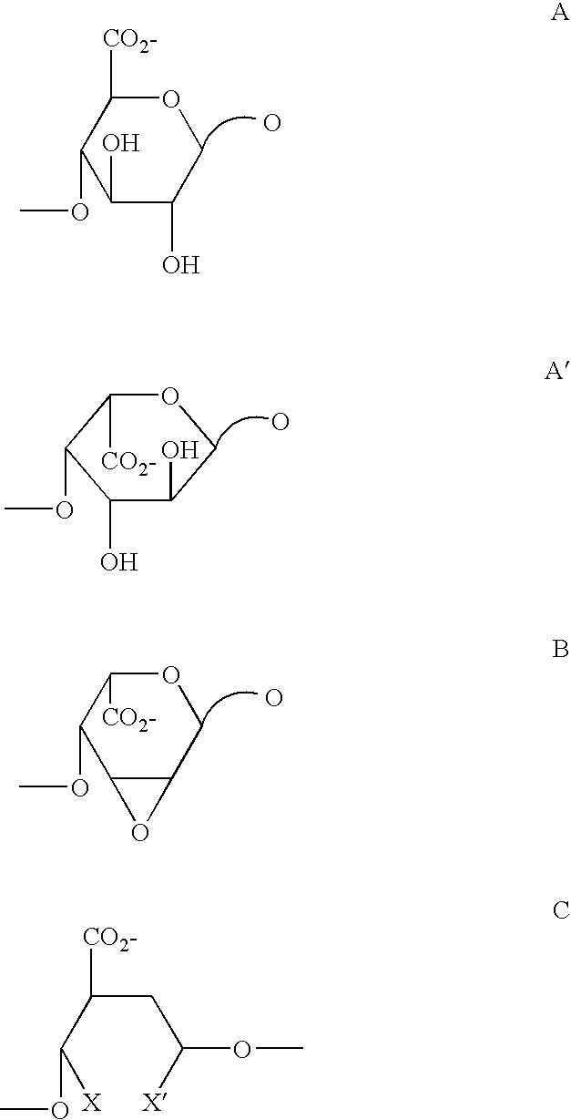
O1C([CO2-])C(OC)C(O)C(O)C1.O.O1C([CO2-])C(OC)C(O)C(O)C1.O.C1(OC)C2C(COC1[CO2-])O2.O.C(C(C([X])OC)[CO2-])C([X])OC
